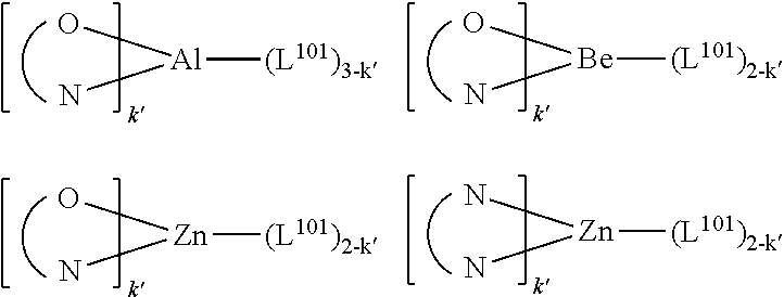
[Al](O)(N)[(L101)3-k].[Be](O)(N)[(L101)2-k].[Zn](O)(N)[(L101)2-k].[Zn](N)(N)[(L101)2-k]
